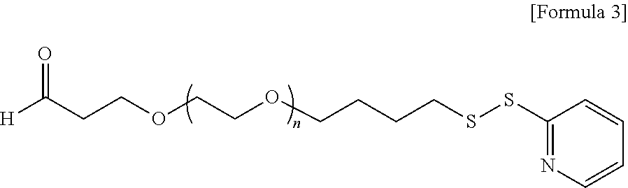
[H]C(CCOCCOCCCCSSC1=NC=CC=C1)=O
